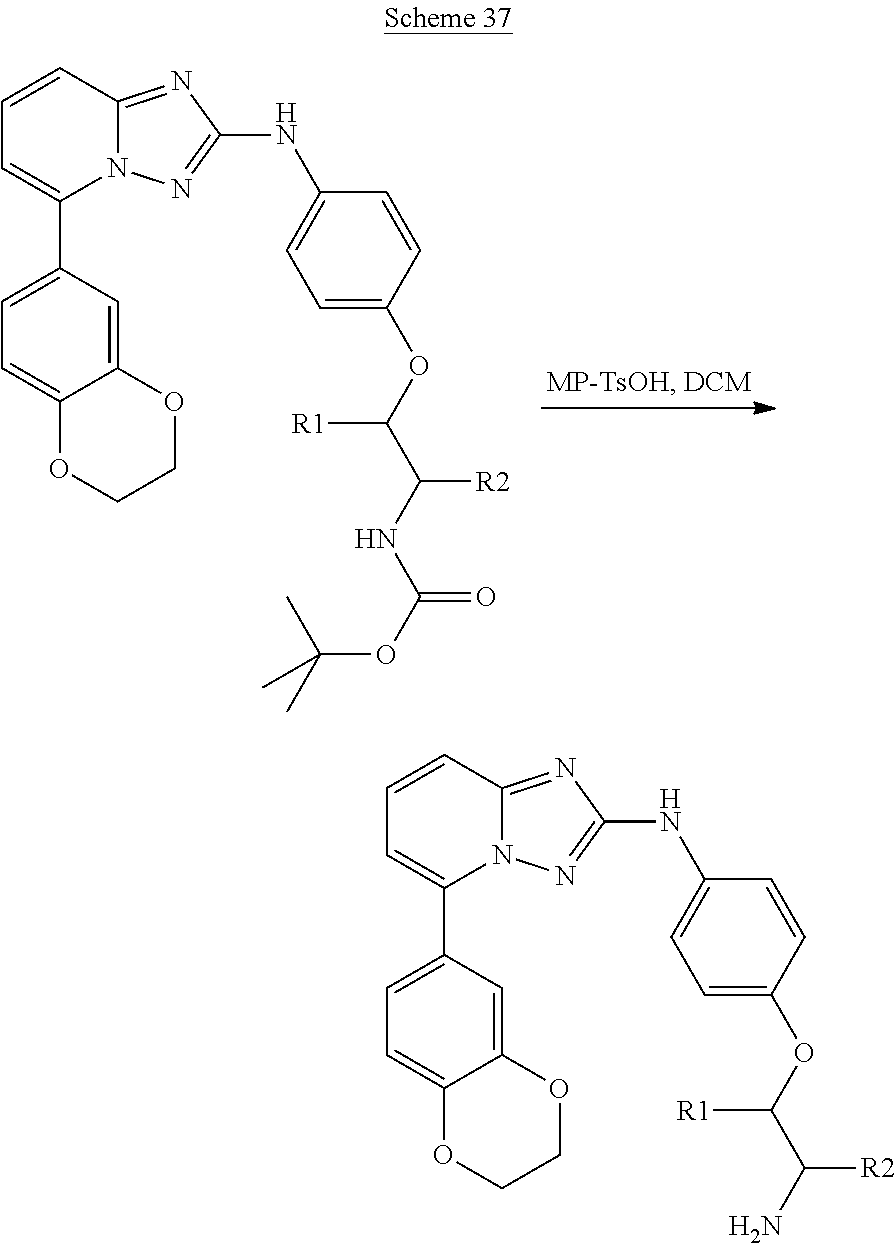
C1=CC2=NC(NC3=CC=C(OC(C(N)[R2])[R1])C=C3)=NN2C(C2=CC=C3C(=C2)OCCO3)=C1.C1=CC2=NC(NC3=CC=C(OC(C(NC(OC(C)(C)C)=O)[R2])[R1])C=C3)=NN2C(C2=CC=C3C(=C2)OCCO3)=C1
